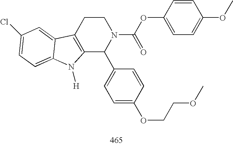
C12=C(CCN(C(OC3=CC=C(OC)C=C3)=O)C1C1=CC=C(OCCOC)C=C1)C1=CC(Cl)=CC=C1N2[H]
